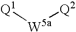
[Q1][W5a][Q2]
